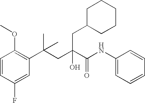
C1=CC(F)=CC(C(CC(C(NC2=CC=CC=C2)=O)(O)CC2CCCCC2)(C)C)=C1OC
